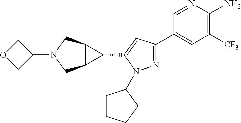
C1OCC1N1CC2C(C1)C2C1=CC(C2=CC([CF3])=C(N)N=C2)=NN1C1CCCC1
